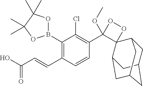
C1(C=CC(O)=O)=C(B2OC(C)(C)C(C)(C)O2)C(Cl)=C(C2(OC)OOC23C2CC4CC(CC3C4)C2)C=C1
